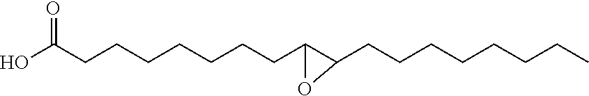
OC(CCCCCCCC1C(CCCCCCCC)O1)=O
